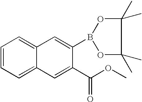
C1=CC=C2C(=C1)C=C(B1OC(C)(C)C(C)(C)O1)C(C(OC)=O)=C2
